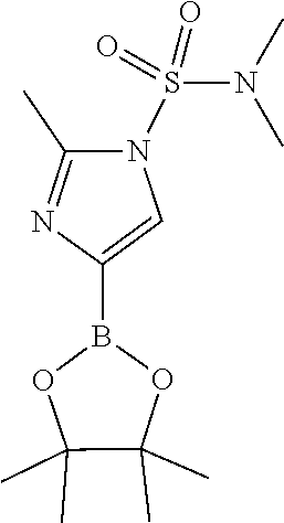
O=S(N1C(C)=NC(B2OC(C)(C)C(C)(C)O2)=C1)(=O)N(C)C
